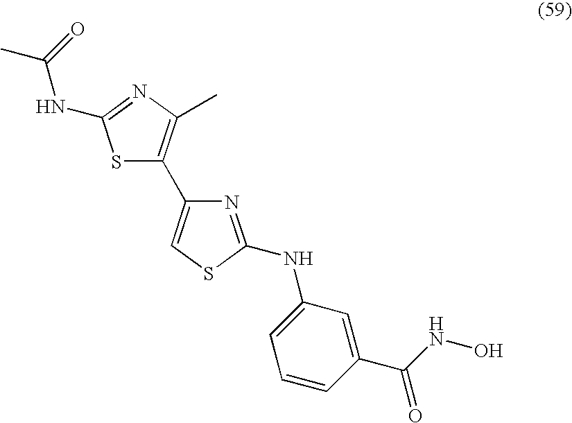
S1C(C2=CSC(NC3=CC=CC(C(NO)=O)=C3)=N2)=C(C)N=C1NC(C)=O
